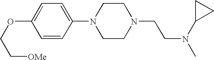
O(C1=CC=C(N2CCN(CCN(C)C3CC3)CC2)C=C1)CC[OMe]
